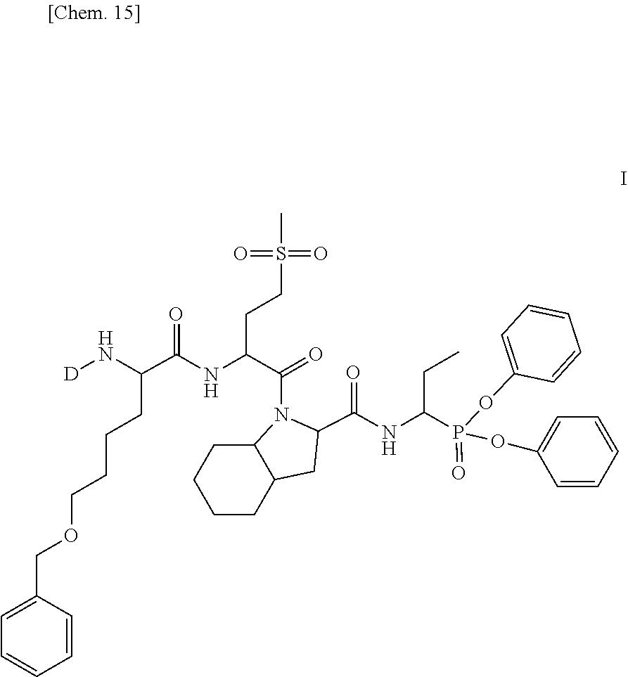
C1=CC=CC=C1COCCCCC(C(=O)NC(C(=O)N1C2CCCCC2CC1C(NC(P(OC1=CC=CC=C1)(OC1=CC=CC=C1)=O)CC)=O)CCS(C)(=O)=O)N[D]
